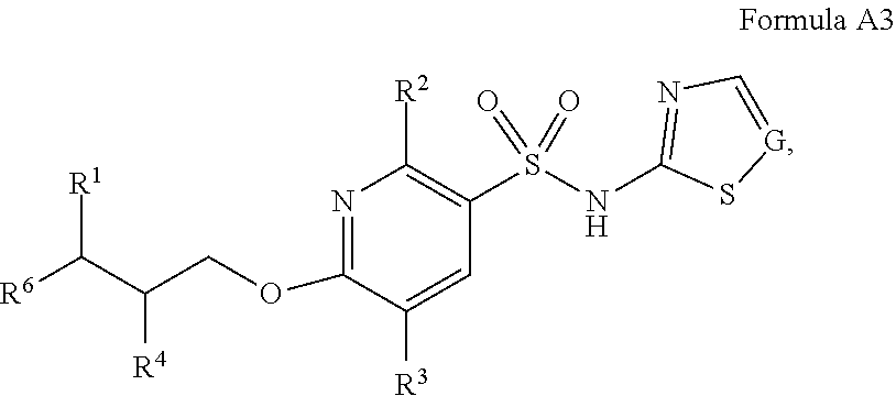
N1=C(OCC([R4])C([R6])[R1])C([R3])=CC(S(NC2=NC=[G]S2)(=O)=O)=C1[R2]
